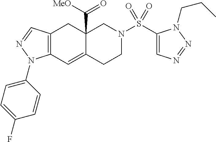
C12=C(C=NN1C1=CC=C(F)C=C1)CC1(C(=O)[MeO])C(=C2)CCN(S(C2=CN=NN2CCC)(=O)=O)C1
